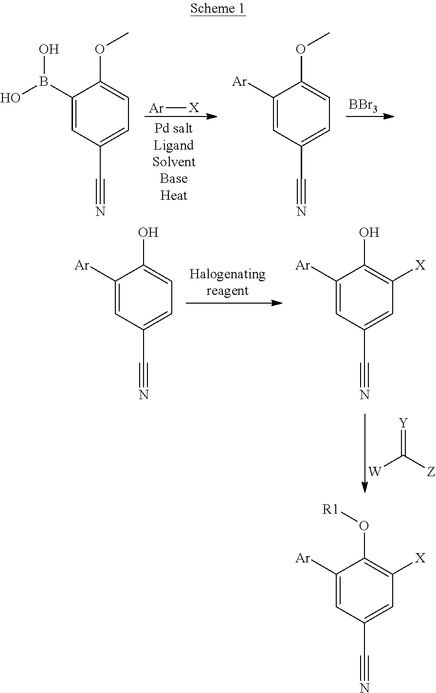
[Ar][X].[BBr3].C1(B(O)O)=CC(C#N)=CC=C1OC.C1([Ar])=CC(C#N)=CC=C1OC.C1([Ar])=CC(C#N)=CC=C1O.C1([Ar])=CC(C#N)=CC([X])=C1O.[W]C(=[Y])[Z].C1([Ar])=CC(C#N)=CC([X])=C1O[R1]
